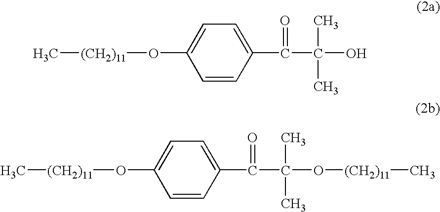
C1=CC(C(C(O)(C)C)=O)=CC=C1O[(CH2)11]C.C1=CC(C(C(O[(CH2)11]C)(C)C)=O)=CC=C1O[(CH2)11]C
